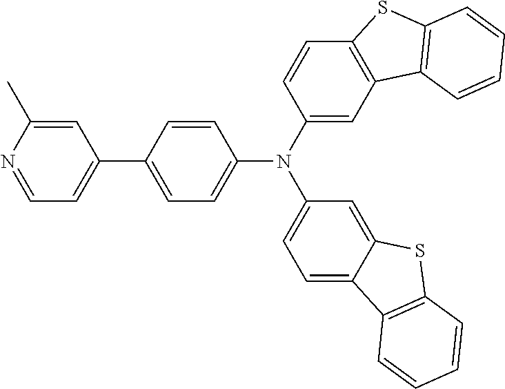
C1=C(C)N=CC=C1C1=CC=C(N(C2=CC=C3C(=C2)SC2=C3C=CC=C2)C2=CC3=C(C=C2)SC2=C3C=CC=C2)C=C1
